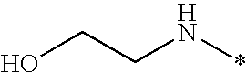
C(CN*)O
